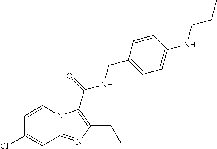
C1=CN2C(=NC(CC)=C2C(=O)NCC2=CC=C(NCCC)C=C2)C=C1Cl
